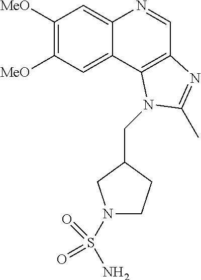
C1([MeO])=C([MeO])C=C2C(=C1)N=CC1=C2N(CC2CN(S(N)(=O)=O)CC2)C(C)=N1
